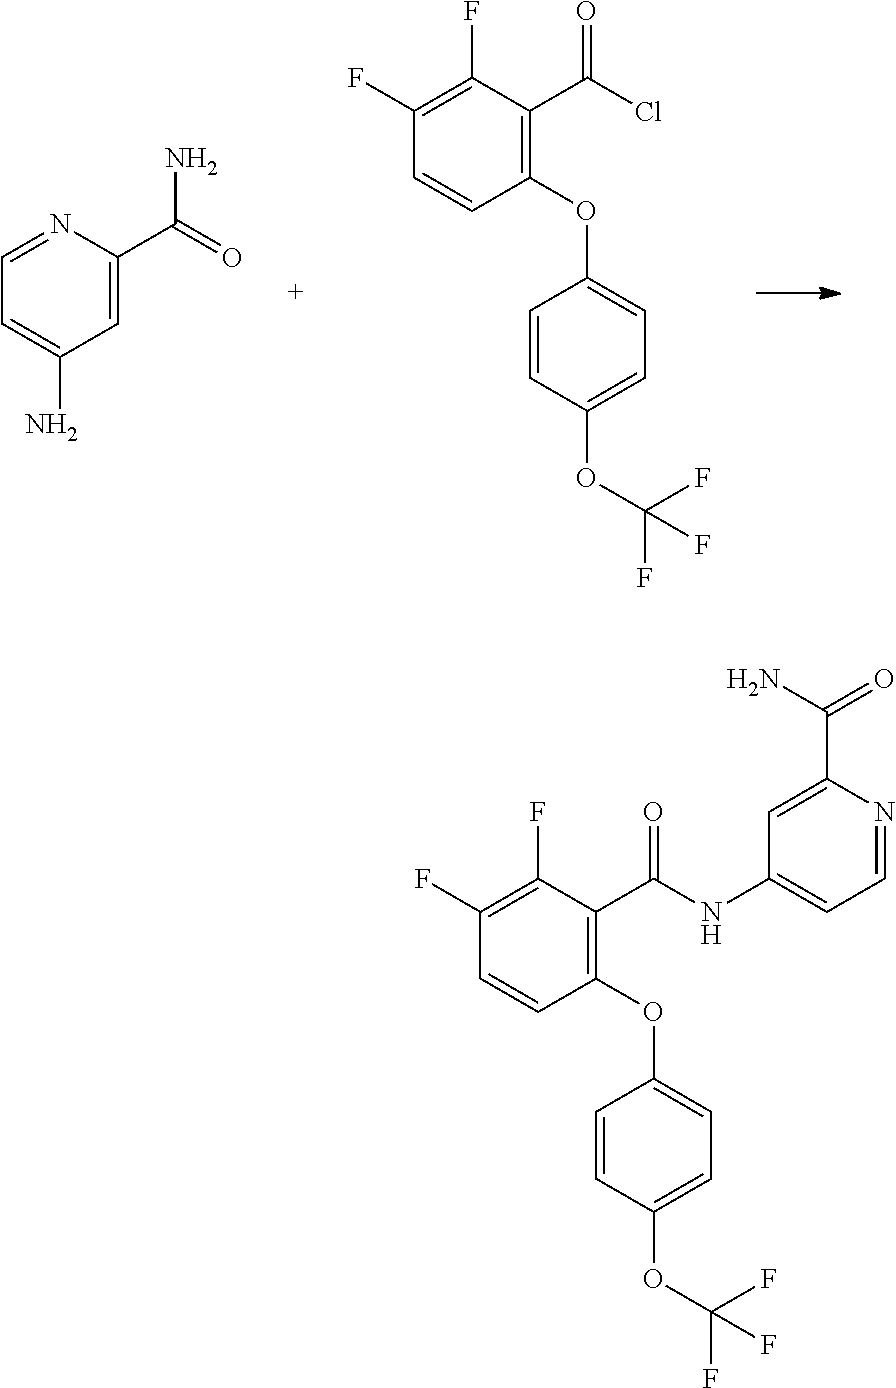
C1(F)=C(F)C(C(Cl)=O)=C(OC2=CC=C(OC(F)(F)F)C=C2)C=C1.N1=CC=C(N)C=C1C(=O)N.C1(F)=C(F)C(C(NC2=CC=NC(C(N)=O)=C2)=O)=C(OC2=CC=C(OC(F)(F)F)C=C2)C=C1
